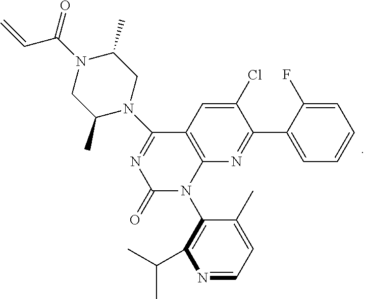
C1(N2C3=C(C=C(Cl)C(C4=CC=CC=C4F)=N3)C(N3CC(C)N(C(=O)C=C)CC3C)=NC2=O)=C(C(C)C)N=CC=C1C
